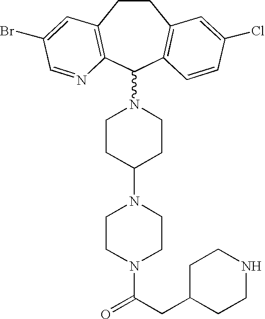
C1CC(N2CCN(C(CC3CCNCC3)=O)CC2)CCN1C1C2=C(CCC3=C1C=CC(Cl)=C3)C=C(Br)C=N2
